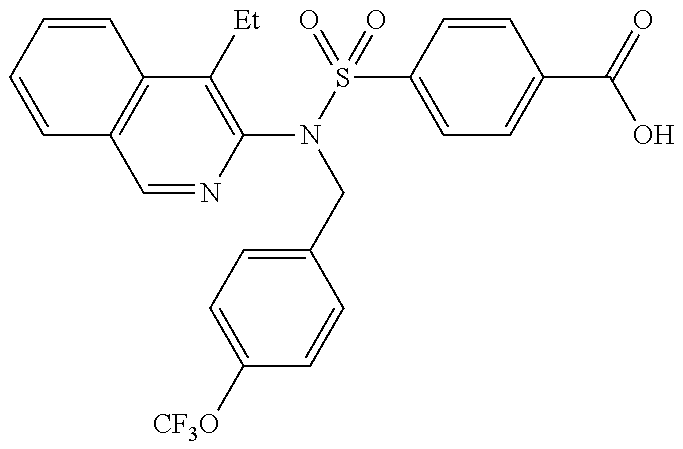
C1(N(S(=O)(C2=CC=C(C(=O)O)C=C2)=O)CC2=CC=C([CF3O])C=C2)=C([Et])C2=C(C=N1)C=CC=C2
